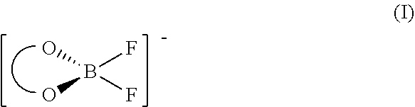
B(F)(F)(O)O
